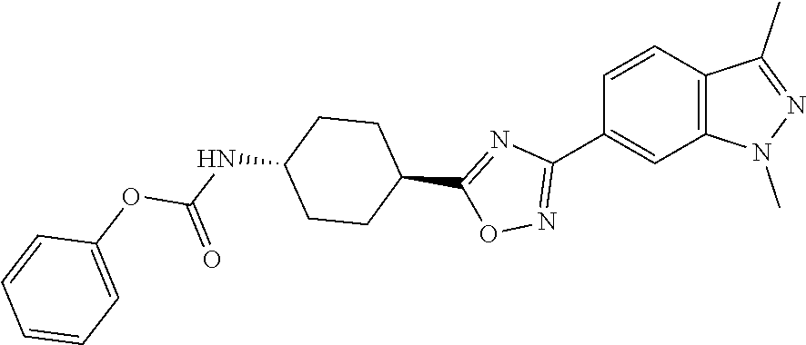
C1(C2=NOC(C3CCC(NC(OC4=CC=CC=C4)=O)CC3)=N2)=CC2=C(C=C1)C(C)=NN2C
